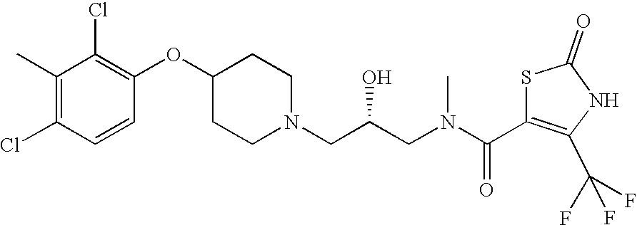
C1(C)=C(Cl)C=CC(OC2CCN(CC(CN(C(C3=C(C(F)(F)F)NC(=O)S3)=O)C)O)CC2)=C1Cl
